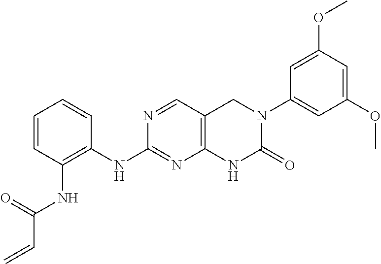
C12=C(C=NC(NC3=C(NC(C=C)=O)C=CC=C3)=N1)CN(C1=CC(OC)=CC(OC)=C1)C(=O)N2
